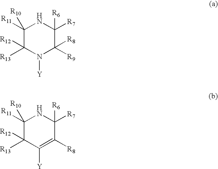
C1([R10])([R11])C([R13])([R12])N([Y])C([R9])([R8])C([R6])([R7])N1.C1([R10])([R11])C([R13])([R12])C([Y])=C([R8])C([R6])([R7])N1
